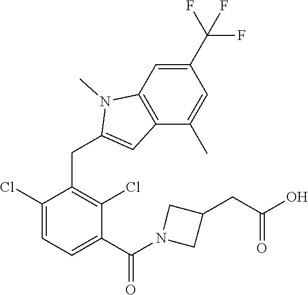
C1(Cl)=CC=C(C(=O)N2CC(CC(O)=O)C2)C(Cl)=C1CC1=CC2=C(N1C)C=C(C(F)(F)F)C=C2C
